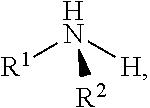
N([R1])([H])[R2]
